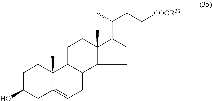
C1C(O)CC2=CCC3C(C2(C)C1)CCC1(C)C3CCC1C(C)CC[COOR33]
